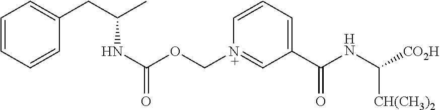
C1=CC=CC(CC(C)NC(OC[N+]2=CC(C(NC([CO2H])[CH(CH3)2])=O)=CC=C2)=O)=C1
